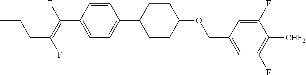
C(C1=CC=C(C2CCC(OCC3=CC(F)=C([CHF2])C(F)=C3)CC2)C=C1)(=C(F)CCC)F
